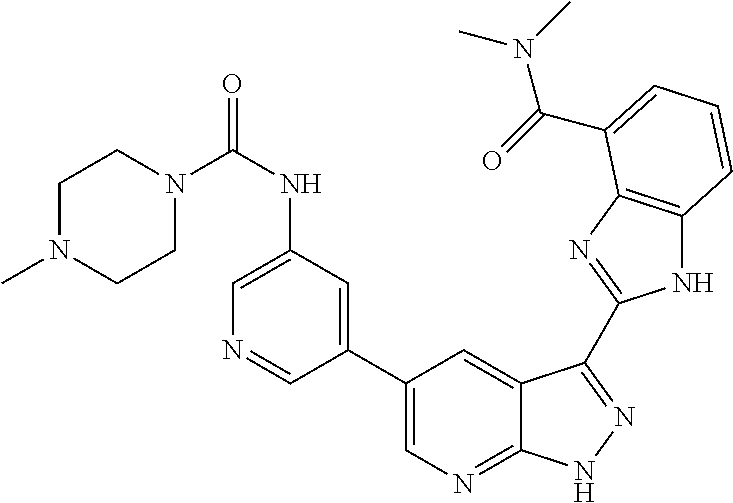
C1(C2=CN=C3C(=C2)C(C2=NC4=C(N2)C=CC=C4C(=O)N(C)C)=NN3)=CC(NC(=O)N2CCN(C)CC2)=CN=C1
